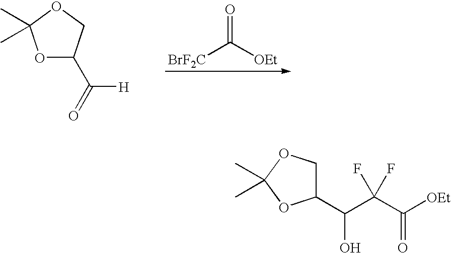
[BrF2C]C([OEt])=O.O1C(C(=O)[H])COC1(C)C.C1(C(C(C([OEt])=O)(F)F)O)COC(C)(C)O1
